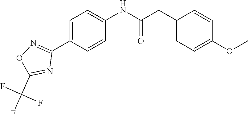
C1(CC(=O)NC2=CC=C(C3=NOC(C(F)(F)F)=N3)C=C2)=CC=C(OC)C=C1
